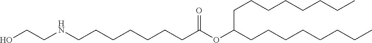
N(CCCCCCCC(OC(CCCCCCCC)CCCCCCCC)=O)CCO
